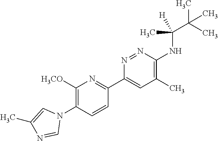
C1([H3CO])=C(N2C=C(C)N=C2)C=CC(C2=CC(C)=C(NC(C(C)(C)C)(C)[H])N=N2)=N1
